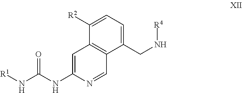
C1=C(NC(=O)N[R1])N=CC2=C1C([R2])=CC=C2CN[R4]
